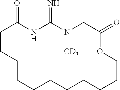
C1CCCCCCCCCCOC(=O)CN([CD3])C(=N)NC1=O
